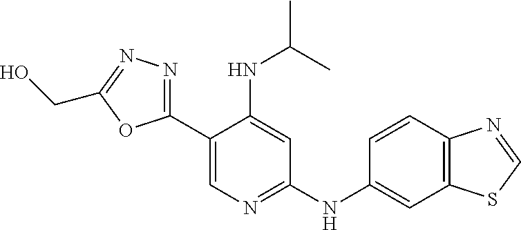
C1(C2=CN=C(NC3=CC4=C(C=C3)N=CS4)C=C2NC(C)C)=NN=C(CO)O1
